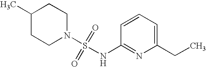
C1(C)CCN(S(=O)(=O)NC2=NC(CC)=CC=C2)CC1
